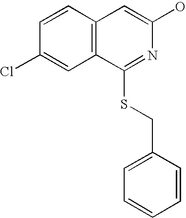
C12=C(C=C(O)N=C1SCC1=CC=CC=C1)C=CC(Cl)=C2
